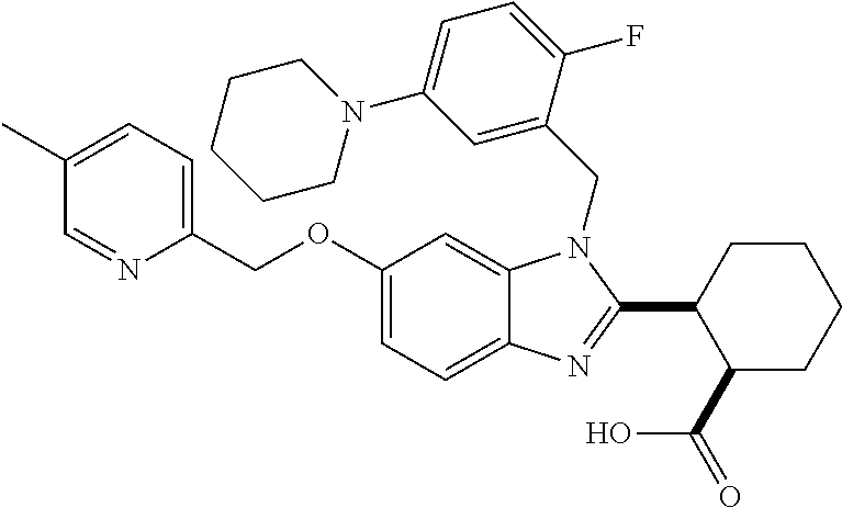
C1(C)=CC=C(COC2=CC=C3C(=C2)N(CC2=CC(N4CCCCC4)=CC=C2F)C(C2C(C(=O)O)CCCC2)=N3)N=C1
